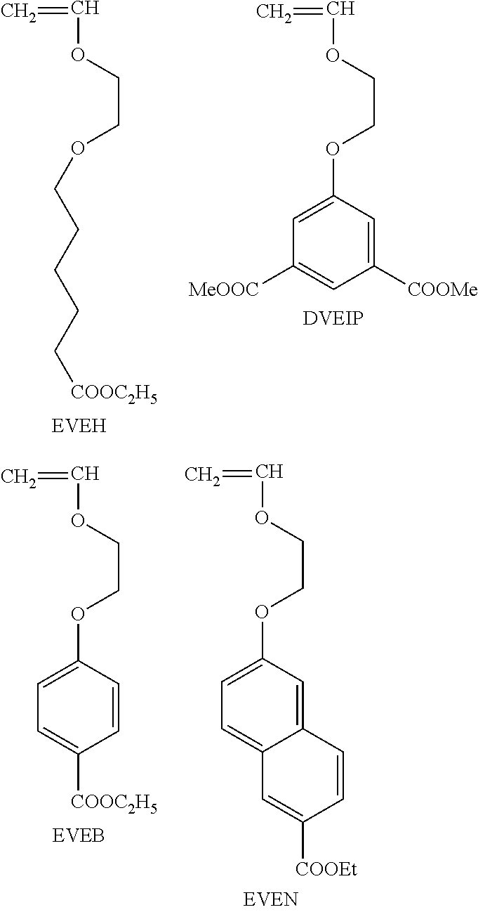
C=COCCOCCCCC[COOC2H5].C=COCCOC1=CC([MeOOC])=CC([COOMe])=C1.C=COCCOC1=CC=C([COOC2H5])C=C1.C=COCCOC1=CC=C2C(=C1)C=CC([COOEt])=C2
